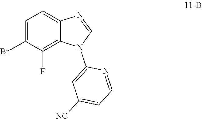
C1=C(Br)C(F)=C2C(=C1)N=CN2C1=CC([NC])=CC=N1
